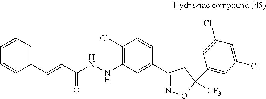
C1(Cl)=C(NNC(C=CC2=CC=CC=C2)=O)C=C(C2=NOC(C3=CC(Cl)=CC(Cl)=C3)([CF3])C2)C=C1
